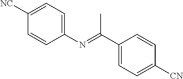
C1(N=C(C2=CC=C([CN])C=C2)C)=CC=C([NC])C=C1
